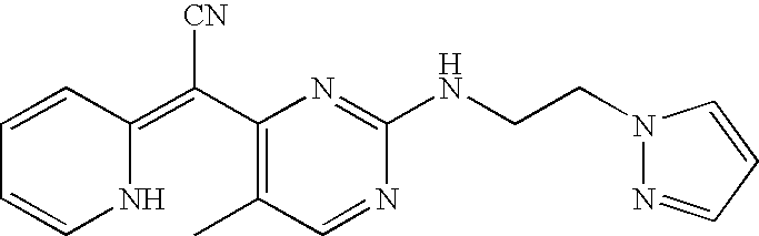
N1C(=C(C2=C(C)C=NC(NCCN3N=CC=C3)=N2)[CN])C=CC=C1
